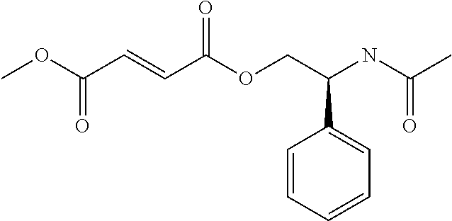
COC(C=CC(OCC(NC(C)=O)C1=CC=CC=C1)=O)=O
